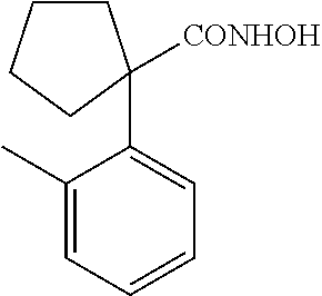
C1(C)=CC=CC=C1C1([CONHOH])CCCC1
